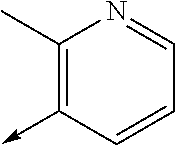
C1(C)=C(->C)C=CC=N1
